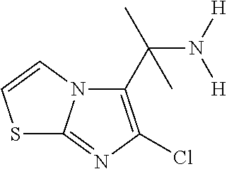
S1C2=NC(Cl)=C(C(N([H])[H])(C)C)N2C=C1
